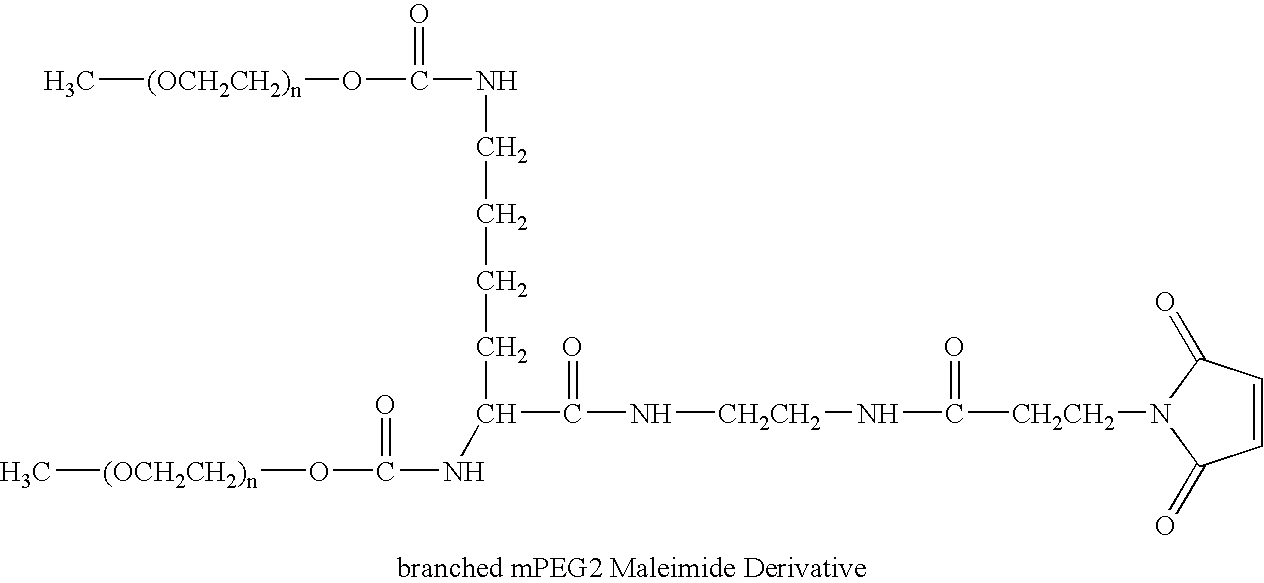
C[(OCH2CH2)n]OC(=O)NCCCCC(NC(=O)O[(OCH2CH2)n]C)C(=O)N[CH2CH2]NC(=O)[CH2CH2]N1C(=O)C=CC1=O
